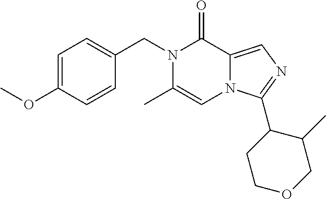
N1(CC2=CC=C(OC)C=C2)C(C)=CN2C(=CN=C2C2CCOCC2C)C1=O
